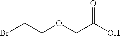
BrCCOCC(O)=O
